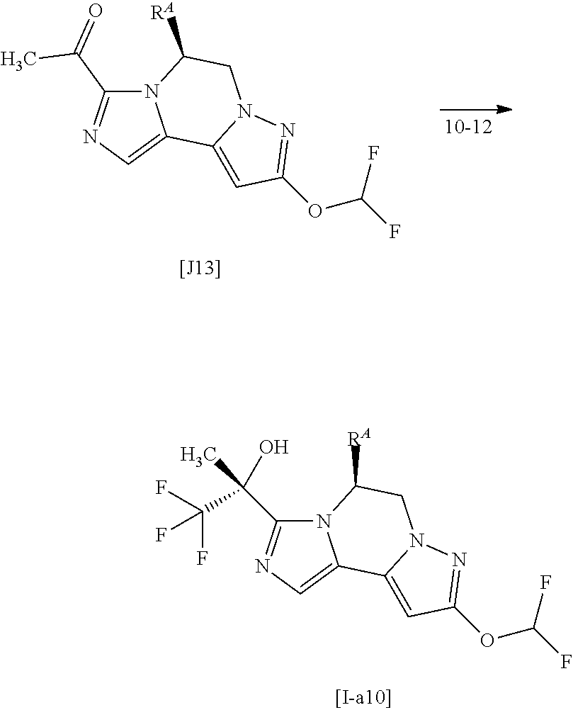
N12C(C(=O)C)=NC=C1C1=CC(OC(F)F)=NN1CC2[RA].N12C(C(O)(C(F)(F)F)C)=NC=C1C1=CC(OC(F)F)=NN1CC2[RA]
